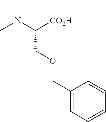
CN(C)C(COCC1=CC=CC=C1)[CO2H]
